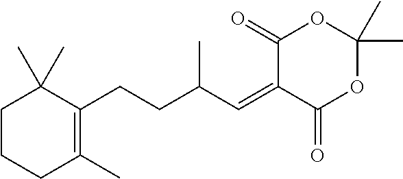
C1CCC(C)=C(CCC(C=C2C(=O)OC(C)(C)OC2=O)C)C1(C)C
